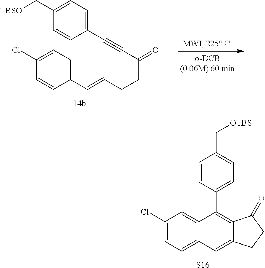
C1(C#CC(=O)CCC=CC2=CC=C(Cl)C=C2)=CC=C(C[TBSO])C=C1.C1(Cl)=CC=C2C(=C1)C(C1=CC=C(C[OTBS])C=C1)=C1C(=C2)CCC1=O.[S16]
